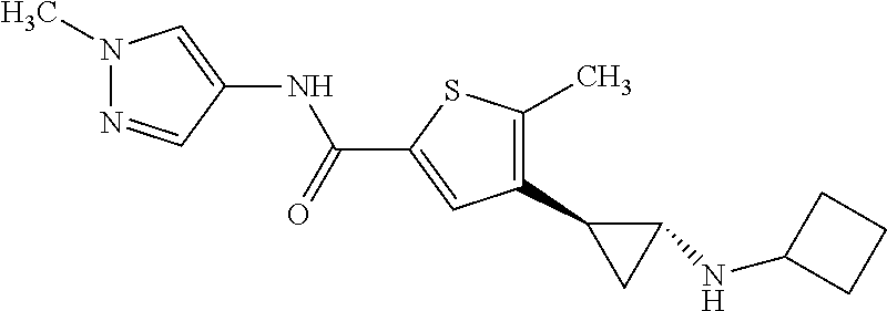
N(C(C1=CC(C2CC2NC2CCC2)=C(C)S1)=O)C1=CN(C)N=C1
